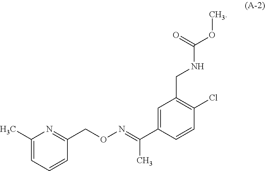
C1(C)=CC=CC(CON=C(C2=CC(CNC(OC)=O)=C(Cl)C=C2)C)=N1
